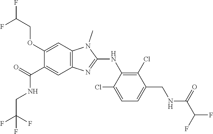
C1(OCC(F)F)=CC2=C(C=C1C(NCC(F)(F)F)=O)N=C(NC1=C(Cl)C(CNC(C(F)F)=O)=CC=C1Cl)N2C
